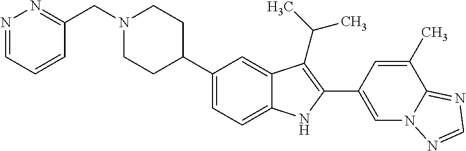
N1(CC2=NN=CC=C2)CCC(C2=CC=C3C(=C2)C(C(C)C)=C(C2=CN4C(=NC=N4)C(C)=C2)N3)CC1
